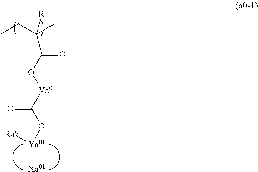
[Xa01].O([Va0]C(O[Ya01][Ra01])=O)C(=O)C(C)(CC)[R]
